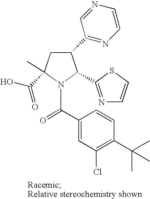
C1(C2=NC=CN=C2)CC(C(O)=O)(C)N(C(C2=CC(Cl)=C(C(C)(C)C)C=C2)=O)C1C1=NC=CS1
